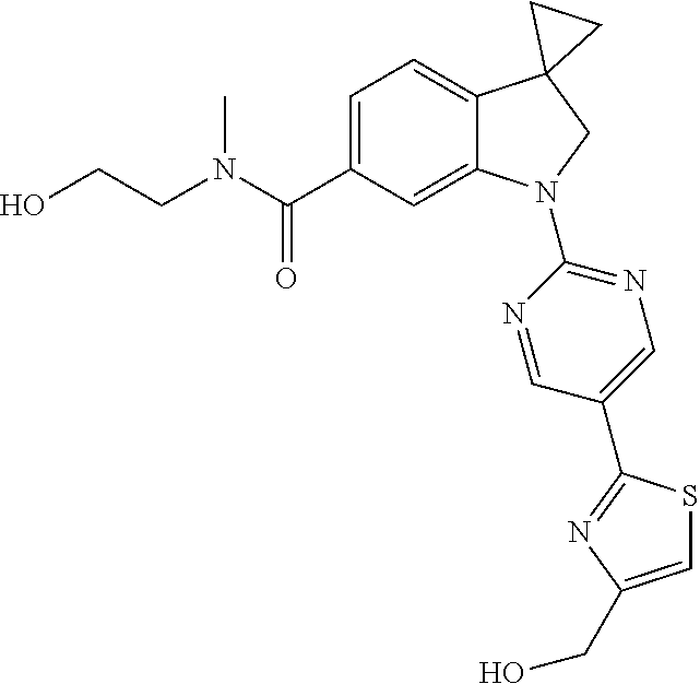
N(C(C1=CC=C2C(=C1)N(C1=NC=C(C3=NC(CO)=CS3)C=N1)CC21CC1)=O)(C)CCO
